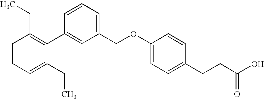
C1(C2=CC(COC3=CC=C(CCC(O)=O)C=C3)=CC=C2)=C(CC)C=CC=C1CC
